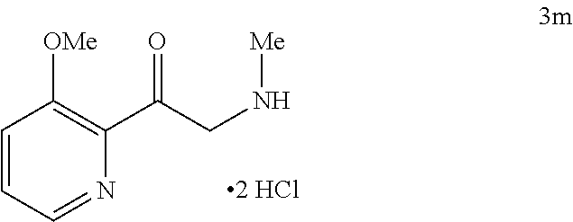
C1=CC=NC(C(CN[Me])=O)=C1[OMe].[2 HCl]
